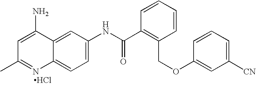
CC1=NC2=CC=C(NC(C3=C(COC4=CC([CN])=CC=C4)C=CC=C3)=O)C=C2C(N)=C1.Cl
